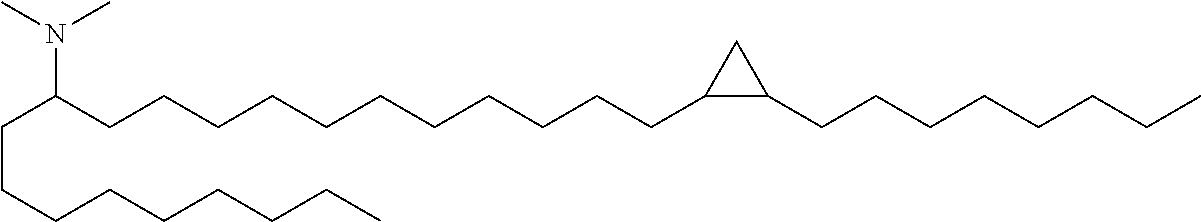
C(CCCCCCCC)C(CCCCCCCCCCCC1C(CCCCCCCC)C1)N(C)C
